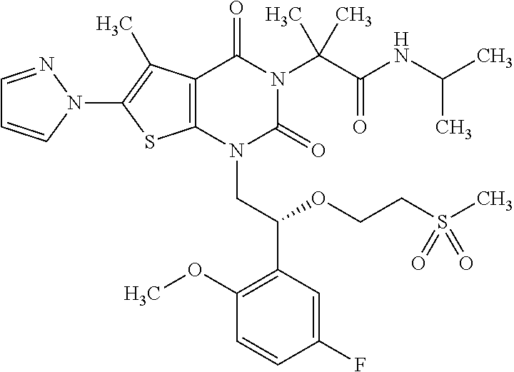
C12=C(C(C)=C(N3C=CC=N3)S1)C(=O)N(C(C(=O)NC(C)C)(C)C)C(=O)N2CC(C1=C(OC)C=CC(F)=C1)OCCS(C)(=O)=O
